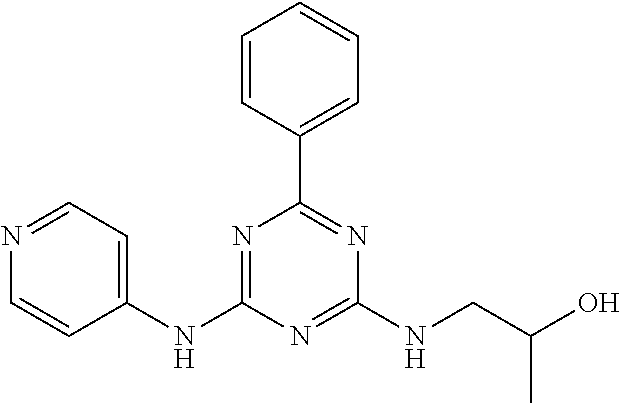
C1(NC2=NC(C3=CC=CC=C3)=NC(NCC(O)C)=N2)=CC=NC=C1
